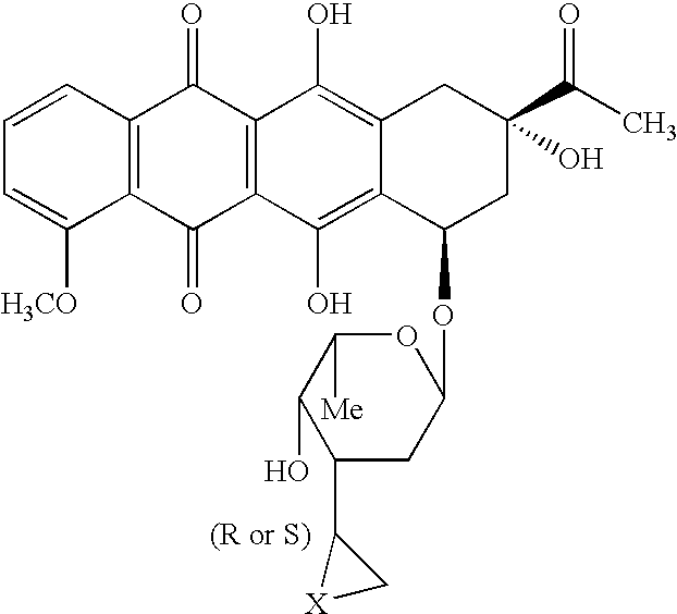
C1=CC2=C(C([H3CO])=C1)C(=O)C1=C(C2=O)C(O)=C2C(=C1O)C(OC1OC([Me])C(O)C(C3[X]C3)C1)CC(C(C)=O)(O)C2
